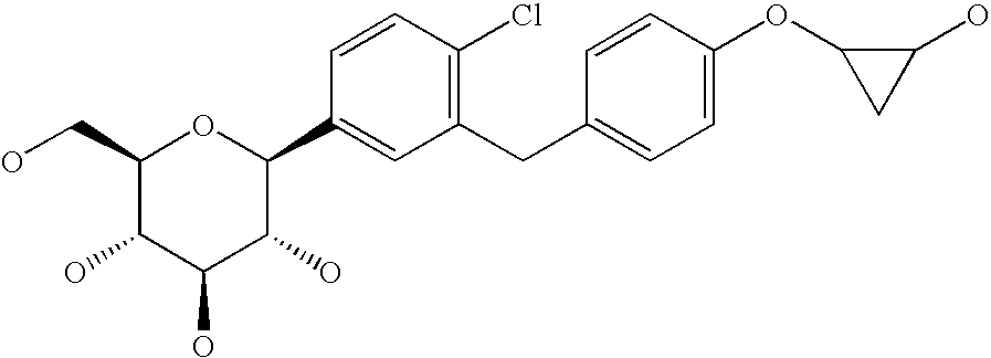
C1(CO)C(O)C(O)C(O)C(C2=CC(CC3=CC=C(OC4CC4O)C=C3)=C(Cl)C=C2)O1
